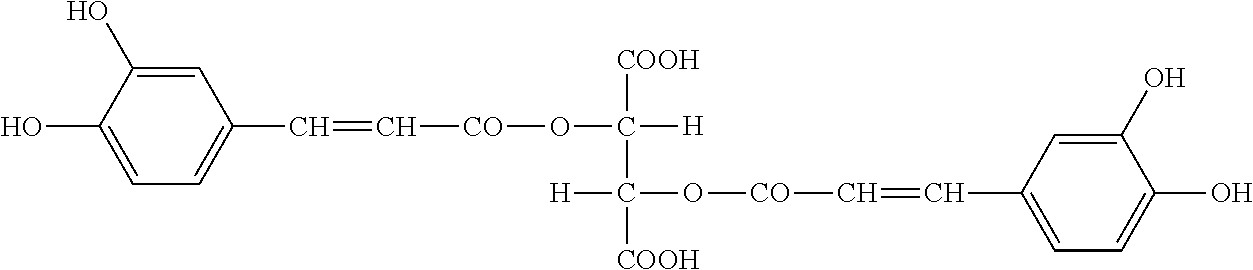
C1=C(O)C(O)=CC=C1C=C[CO]OC([H])([COOH])C([H])(O[CO]C=CC1=CC=C(O)C(O)=C1)[COOH]
